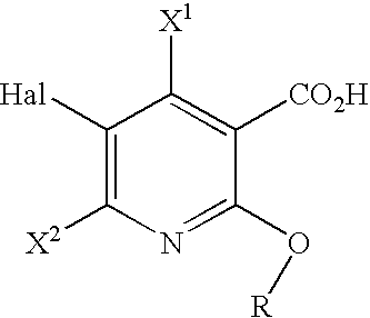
C1([Hal])=C([X2])N=C(O[R])C([CO2H])=C1[X1]
